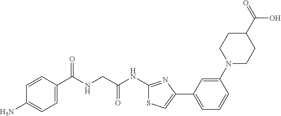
C1=CC(C(NCC(NC2=NC(C3=CC=CC(N4CCC(C(O)=O)CC4)=C3)=CS2)=O)=O)=CC=C1N
